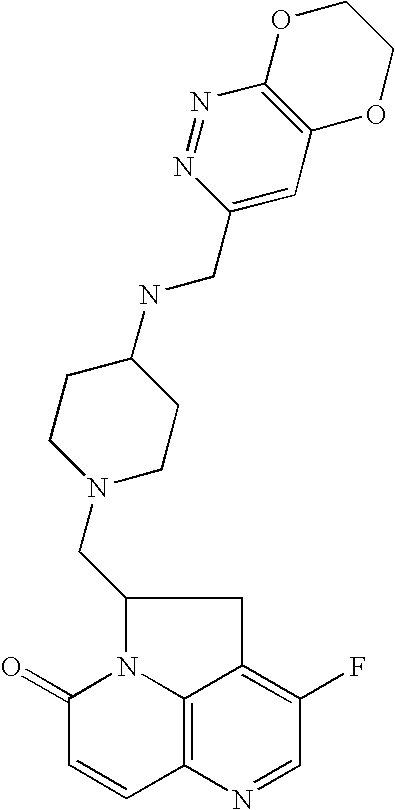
C12=C3N=CC(F)=C1CC(CN1CCC(NCC4=CC5=C(N=N4)OCCO5)CC1)N2C(=O)C=C3
